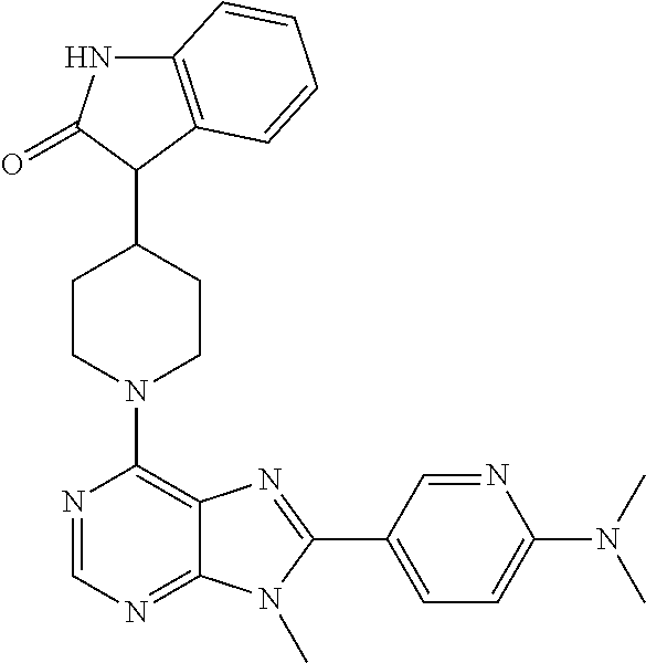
C12=C(C(C3CCN(C4=C5C(=NC=N4)N(C)C(C4=CC=C(N(C)C)N=C4)=N5)CC3)C(=O)N1)C=CC=C2
